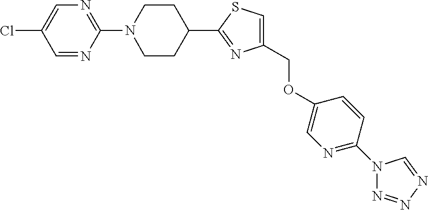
C1=C(Cl)C=NC(N2CCC(C3=NC(COC4=CN=C(N5N=NN=C5)C=C4)=CS3)CC2)=N1
